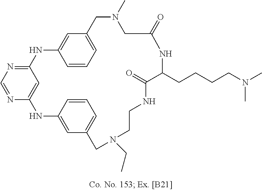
C12=NC=NC(=C1)NC1=CC(=CC=C1)CN(CC)CCNC(=O)C(CCCCN(C)C)NC(=O)CN(C)CC1=CC=CC(=C1)N2
